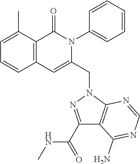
C1=C(C)C2=C(C=C1)C=C(CN1N=C(C(=O)NC)C3=C1N=CN=C3N)N(C1=CC=CC=C1)C2=O
